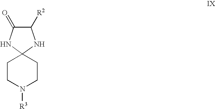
C1CN([R3])CCC12NC(=O)C([R2])N2
